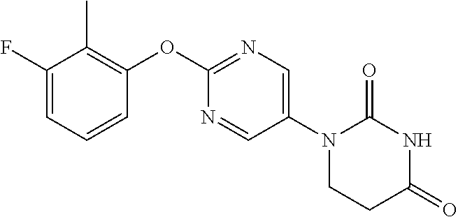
C1(F)=CC=CC(OC2=NC=C(N3CCC(=O)NC3=O)C=N2)=C1C
